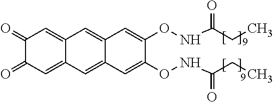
C1(=O)C(=O)C=C2C(=C1)C=C1C(=C2)C=C(ONC(CC)=O)C(ONC(CC)=O)=C1
